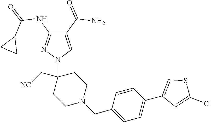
C1(C(=O)N)=CN(C2(C[NC])CCN(CC3=CC=C(C4=CSC(Cl)=C4)C=C3)CC2)N=C1NC(=O)C1CC1
